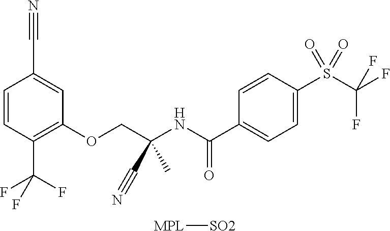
C1=CC(C(F)(F)F)=C(OCC(C#N)(C)NC(C2=CC=C(S(C(F)(F)F)(=O)=O)C=C2)=O)C=C1C#N.[MPL][SO2]
